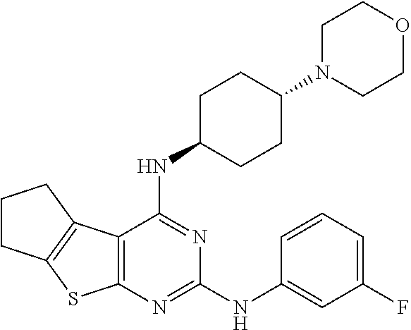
C1N(C2CCC(NC3=NC(NC4=CC(F)=CC=C4)=NC4=C3C3=C(S4)CCC3)CC2)CCOC1
